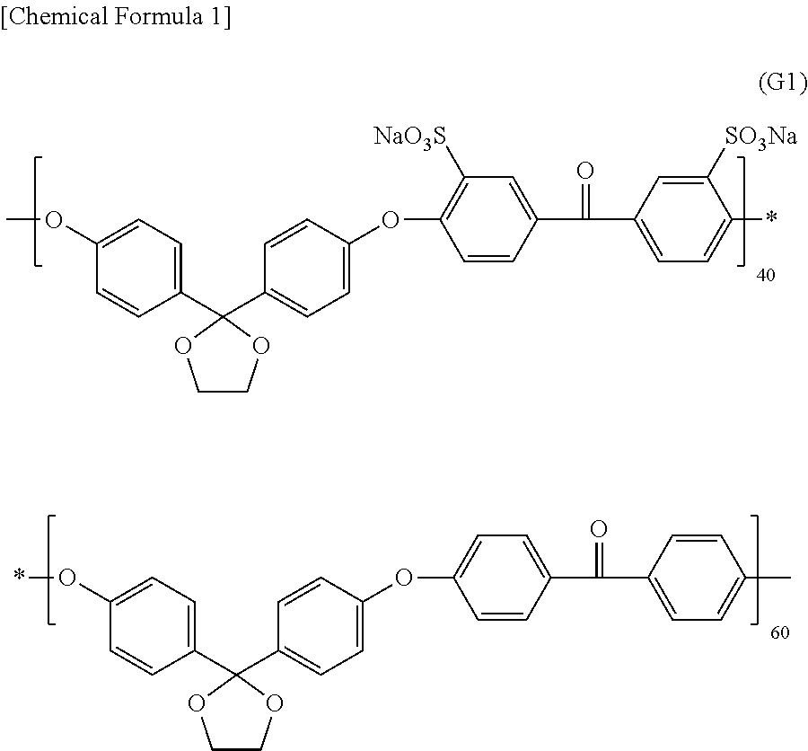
C1(C2(C3=CC=C(OC4=C([NaO3S])C=C(C(C5=CC=C(*)C([SO3Na])=C5)=O)C=C4)C=C3)OCCO2)=CC=C(OC)C=C1.C1(C2(C3=CC=C(OC4=CC=C(C(C5=CC=C(C)C=C5)=O)C=C4)C=C3)OCCO2)=CC=C(O*)C=C1
